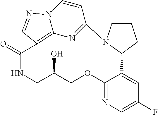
C12=NC=C(F)C=C1C1N(C3=NC4=C(C(=O)NCC(O)CO2)C=NN4C=C3)CCC1
